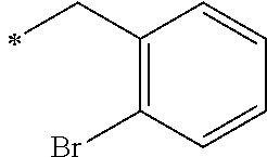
C1(CC)=C(Br)C=CC=C1
